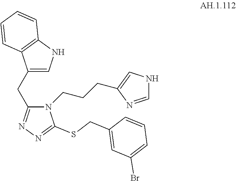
C(C1=NN=C(SCC2=CC(Br)=CC=C2)N1CCCC1=CNC=N1)C1=CNC2=C1C=CC=C2
